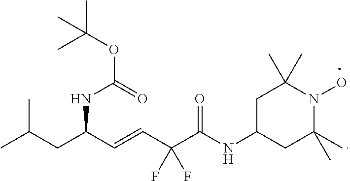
CC(OC(=O)NC(CC(C)C)C=CC(C(NC1CC(C)(C)N(O)C(C)(C)C1)=O)(F)F)(C)C
